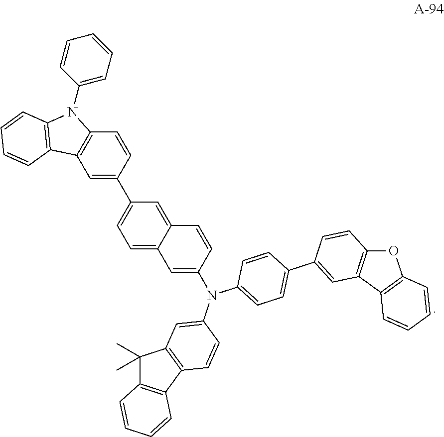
C12=C(C3=C(C=C(N(C4=CC=C(C5=CC6=C(OC7=C6C=CC=C7)C=C5)C=C4)C4=CC5=CC=C(C6=CC7=C(C=C6)N(C6=CC=CC=C6)C6=C7C=CC=C6)C=C5C=C4)C=C3)C1(C)C)C=CC=C2
